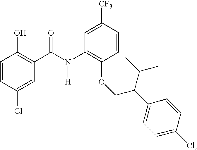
C1=CC(Cl)=CC(C(N(C2=C(OCC(C3=CC=C(Cl)C=C3)C(C)C)C=CC([CF3])=C2)[H])=O)=C1O
